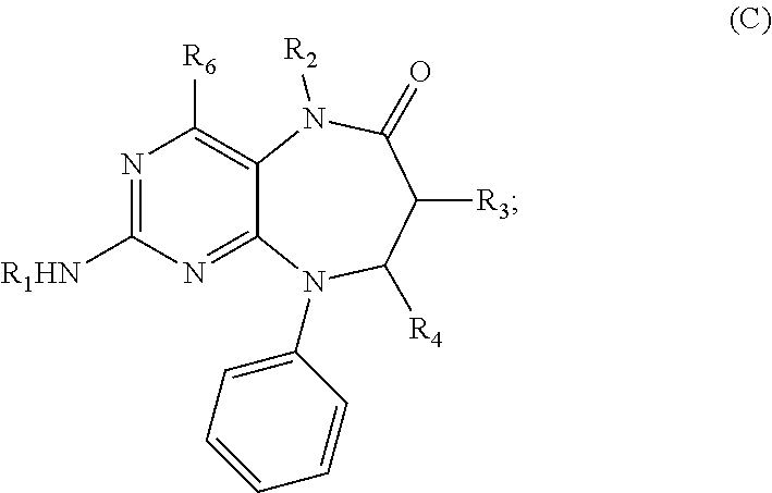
N1=C([R1HN])N=C2C(=C1[R6])N([R2])C(=O)C([R3])C([R4])N2C1=CC=CC=C1
